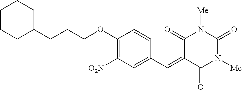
C1(CCCOC2=C([O2N])C=C(C=C3C(=O)N([Me])C(=O)N([Me])C3=O)C=C2)CCCCC1
